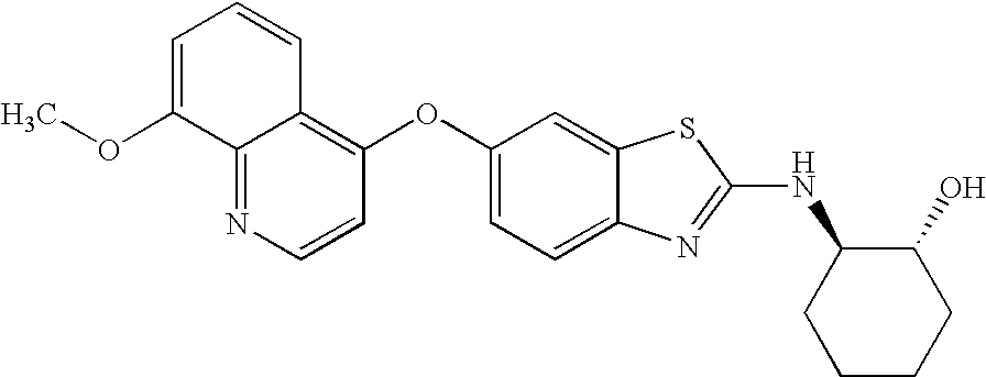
N1=C2C(=C(OC3=CC=C4C(=C3)SC(NC3CCCCC3O)=N4)C=C1)C=CC=C2OC
